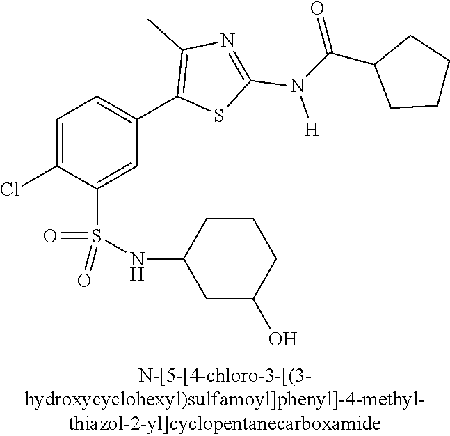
C1=C(Cl)C(S(NC2CC(O)CCC2)(=O)=O)=CC(C2=C(C)N=C(N([H])C(C3CCCC3)=O)S2)=C1
